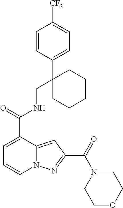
C1=CC(C2(CNC(C3=CC=CN4C3=CC(C(=O)N3CCOCC3)=N4)=O)CCCCC2)=CC=C1[CF3]
